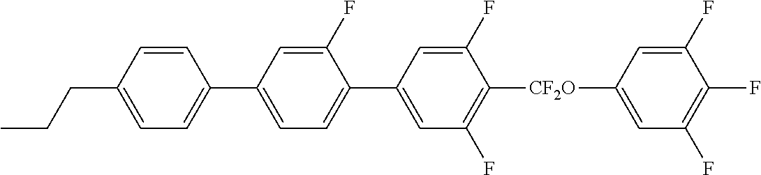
CCCC1=CC=C(C2=CC=C(C3=CC(F)=C([CF2O]C4=CC(F)=C(F)C(F)=C4)C(F)=C3)C(F)=C2)C=C1
